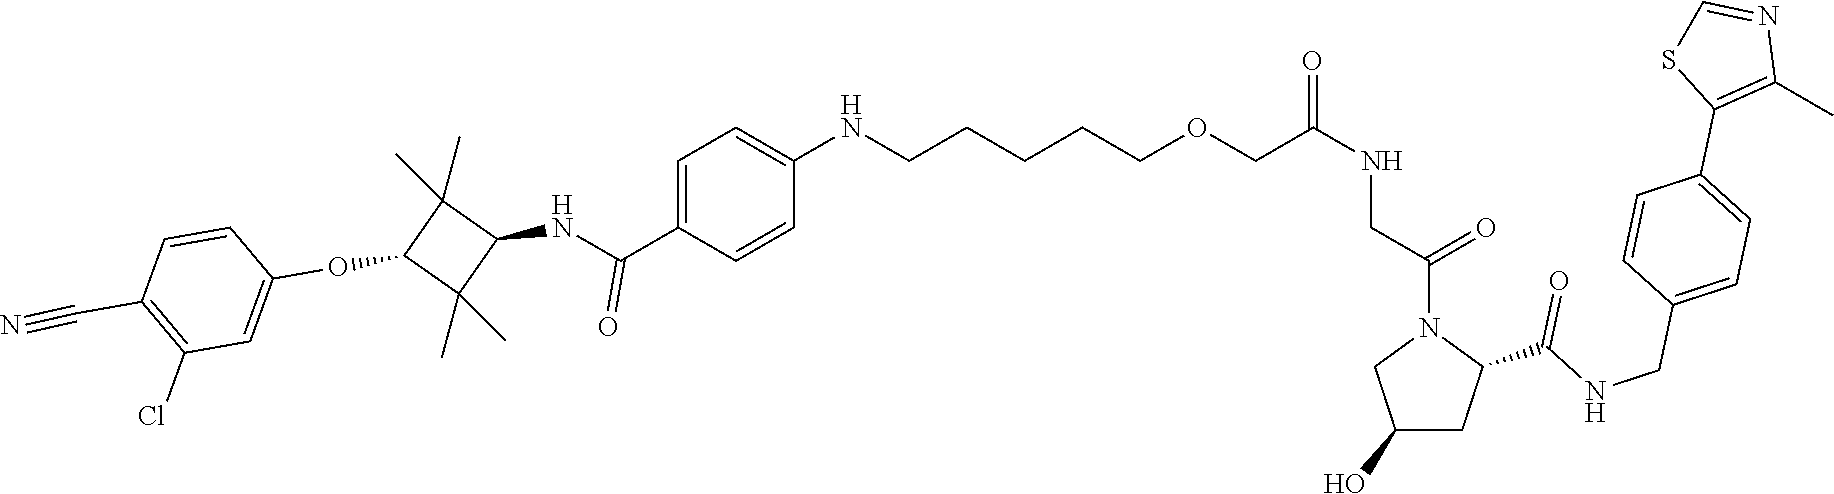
C1(Cl)=C(C#N)C=CC(OC2C(C)(C)C(NC(C3=CC=C(NCCCCCOCC(NCC(=O)N4CC(O)CC4C(NCC4=CC=C(C5=C(C)N=CS5)C=C4)=O)=O)C=C3)=O)C2(C)C)=C1
